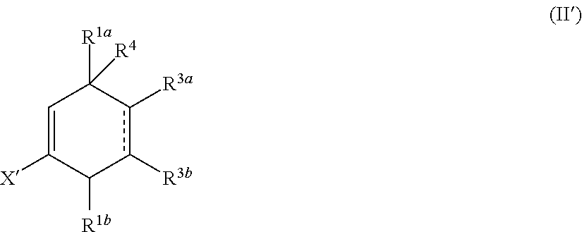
C1([X])=CC([R1a])([R4])c([R3a])c([R3b])C1[R1b]
